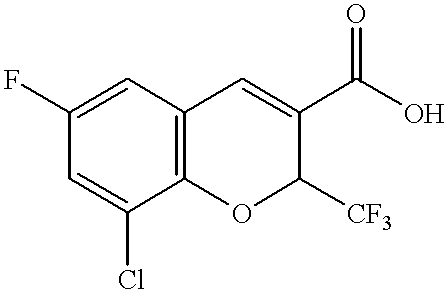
C12=C(C=C(F)C=C1Cl)C=C(C(O)=O)C([CF3])O2
